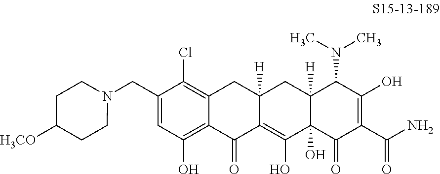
C1(CN2CCC([H3CO])CC2)=CC(O)=C2C(=C1Cl)CC1([H])C(=C(O)C3(O)C([H])(C1)C(N(C)C)C(O)=C(C(N)=O)C3=O)C2=O
